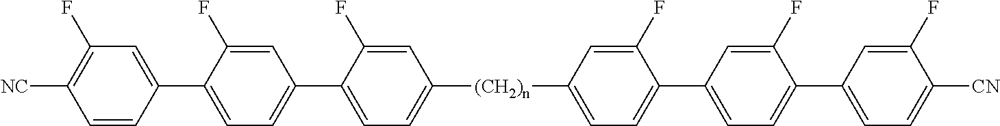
C1=C(F)C(C2=CC=C(C3=CC(F)=C([NC])C=C3)C(F)=C2)=CC=C1[(CH2)n]C1=CC=C(C2=CC=C(C3=CC=C([CN])C(F)=C3)C(F)=C2)C(F)=C1
